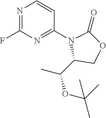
CC(C1COC(=O)N1C1=NC(F)=NC=C1)OC(C)(C)C
